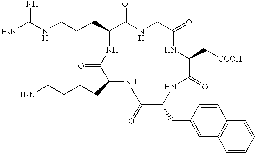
NC(NCCCC1C(=O)NCC(=O)NC(C[COOH])C(=O)NC(CC2=CC3=C(C=C2)C=CC=C3)C(=O)NC(CCCCN)C(=O)N1)=N
